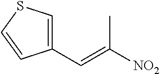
C1(C=C(C)[NO2])=CSC=C1
